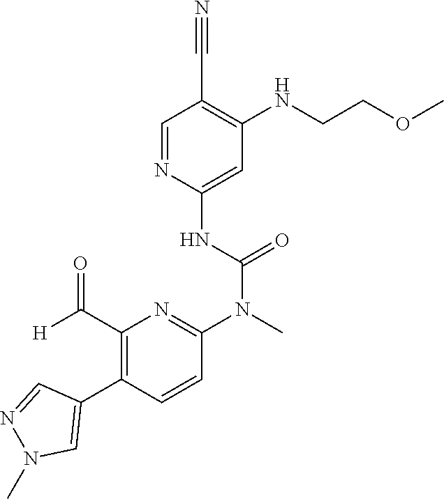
C1=NC(NC(N(C)C2=NC(C([H])=O)=C(C3=CN(C)N=C3)C=C2)=O)=CC(NCCOC)=C1C#N
